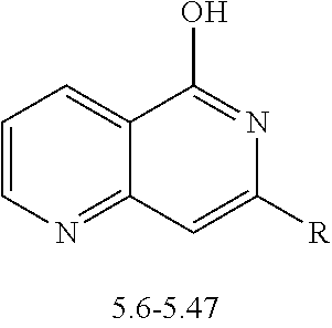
C1=CN=C2C(=C1)C(O)=NC([R])=C2
